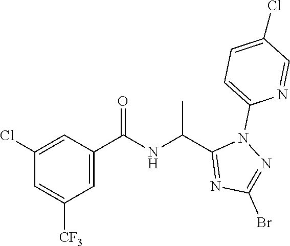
N(C(C1=NC(Br)=NN1C1=CC=C(Cl)C=N1)C)C(C1=CC([CF3])=CC(Cl)=C1)=O
